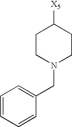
C1=CC=CC(CN2CCC([X5])CC2)=C1
